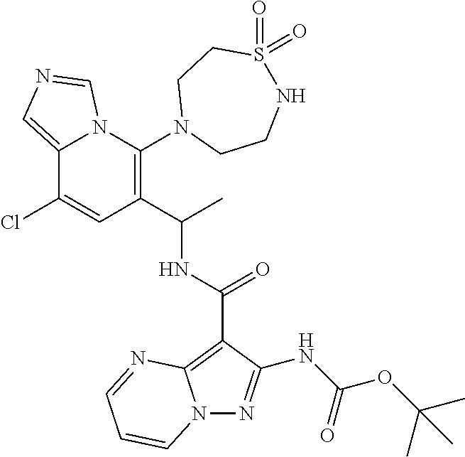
C12=CN=CN1C(N1CCNS(=O)(=O)CC1)=C(C(C)NC(=O)C1=C3N(N=C1NC(OC(C)(C)C)=O)C=CC=N3)C=C2Cl
